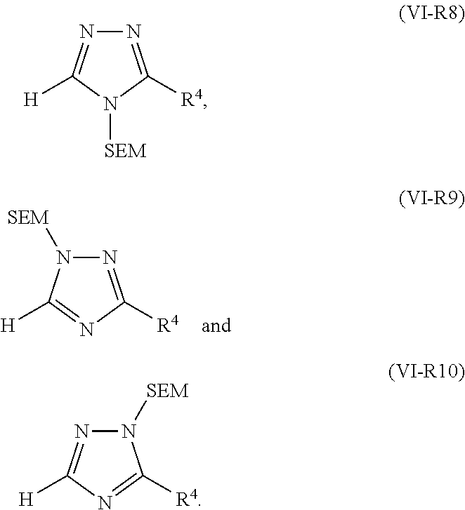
N1=C([R4])N=C([H])N1[SEM].N1=C([R4])N([SEM])C([H])=N1.N1([SEM])N=C([H])N=C1[R4]
